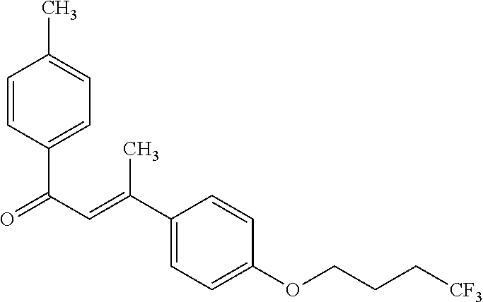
C1=CC(C(C=C(C)C2=CC=C(OCCC[CF3])C=C2)=O)=CC=C1C
